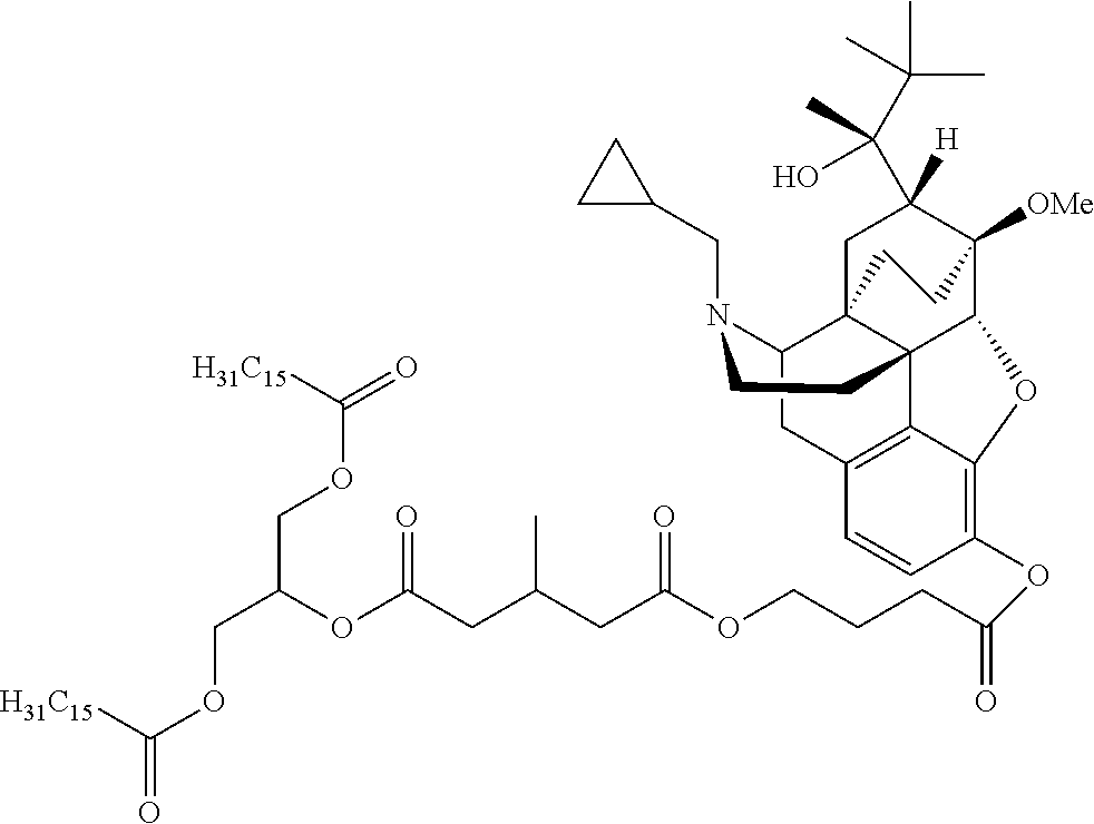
O(C1=C2C3=C(C=C1)CC1C45CC([H])(C(O)(C(C)(C)C)C)C([OMe])(C(O2)C34CCN1CC1CC1)CC5)C(CCCOC(CC(CC(OC(COC(=O)[H31C15])COC(=O)[H31C15])=O)C)=O)=O
